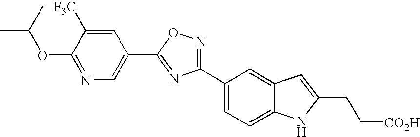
C1=C([F3C])C(OC(C)C)=NC=C1C1=NC(C2=CC=C3C(=C2)C=C(CC[CO2H])N3)=NO1
